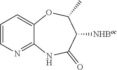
C1=CN=C2C(=C1)OC(C)C([NHBoc])C(=O)N2
